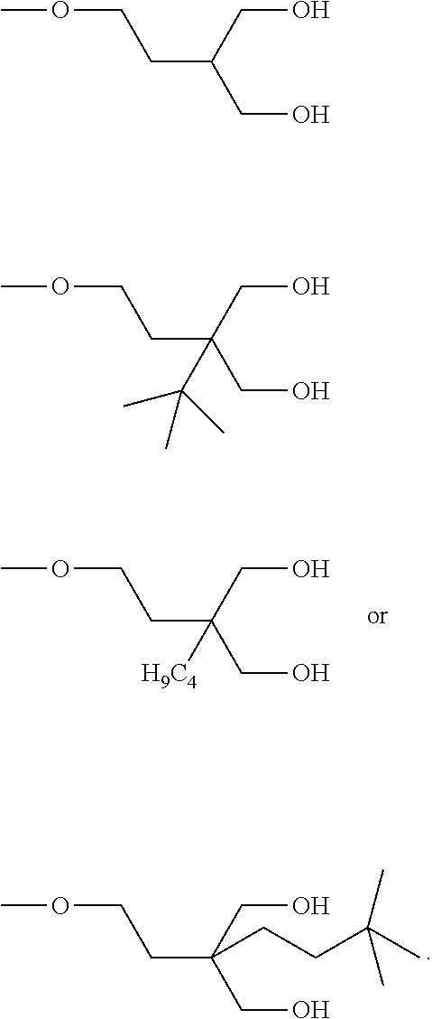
COCCC(CO)(CO)CCC(C)(C)C.COCCC(CO)(CO)[H9C4].COCCC(CO)CO.COCCC(CO)(CO)C(C)(C)C
